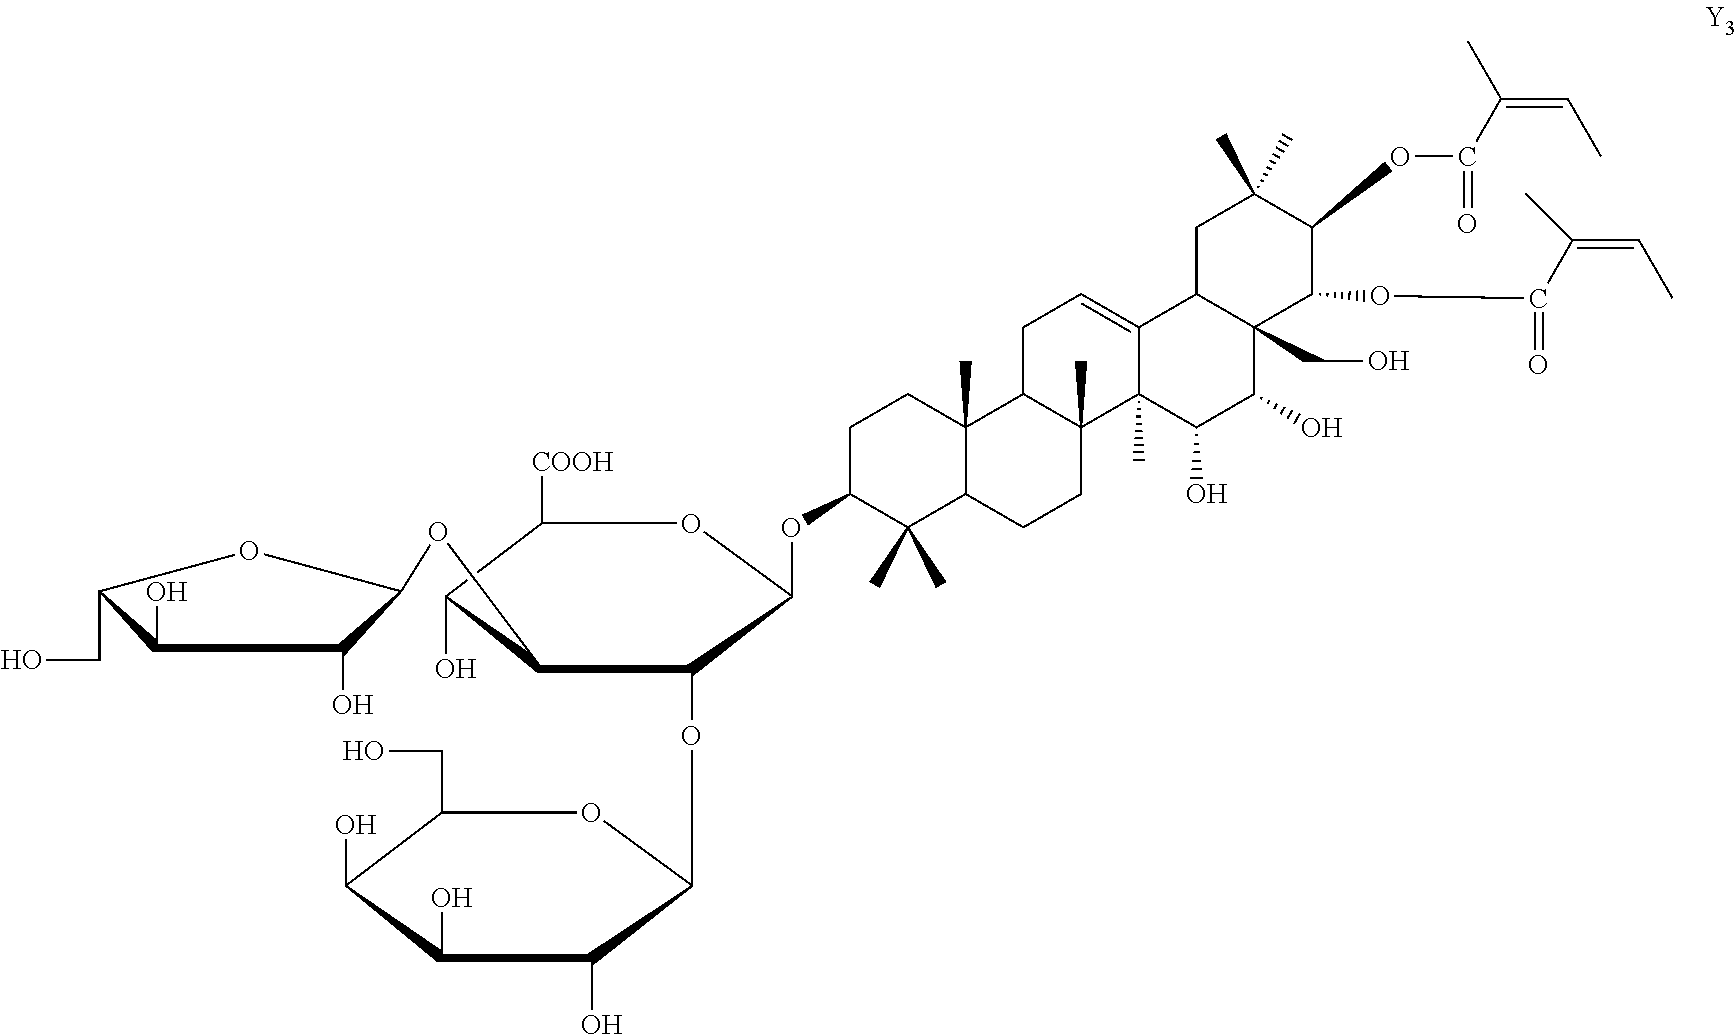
C1(O)C(CO)OC(OC2C(O)C([COOH])OC(OC3CCC4(C)C(C3(C)C)CCC3(C)C4CC=C4C3(C)C(O)C(O)C3(CO)C4CC(C)(C)C(OC(=O)C(C)=CC)C3OC(=O)C(C)=CC)C2OC2C(O)C(O)C(O)C(CO)O2)C1O
